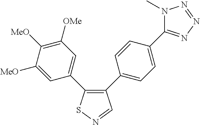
C1([MeO])=CC(C2=C(C3=CC=C(C4=NN=NN4C)C=C3)C=NS2)=CC([OMe])=C1[MeO]
